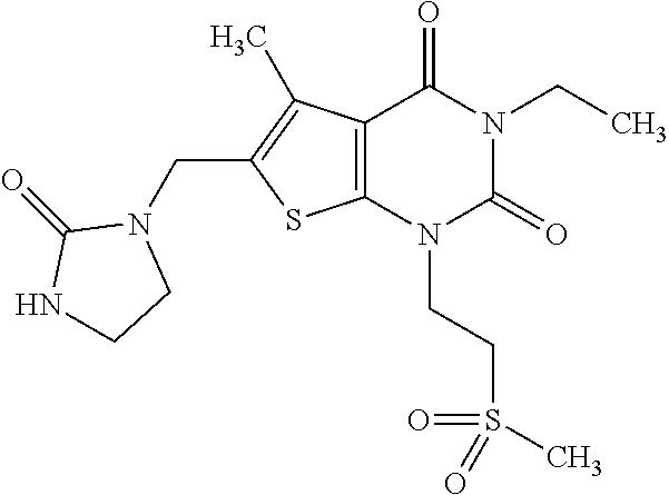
C12=C(N(CCS(C)(=O)=O)C(=O)N(CC)C1=O)SC(CN1C(=O)NCC1)=C2C
